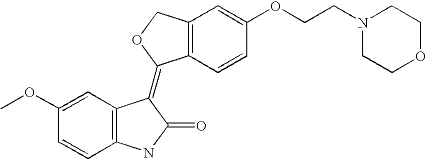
C12=C(C=CC(OCCN3CCOCC3)=C1)C(=C1C3=C(C=CC(OC)=C3)NC1=O)OC2
